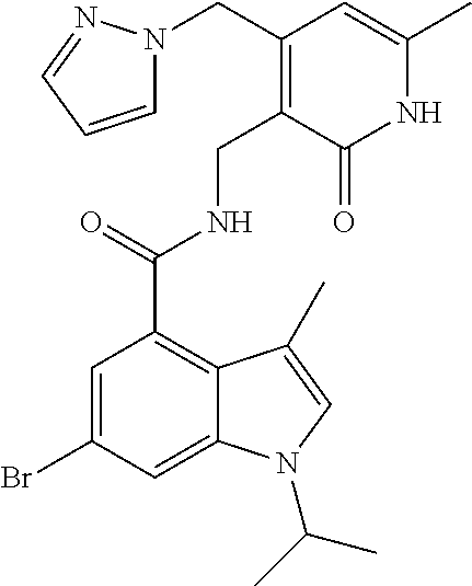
N1C(C)=CC(CN2C=CC=N2)=C(CNC(C2=C3C(=CC(Br)=C2)N(C(C)C)C=C3C)=O)C1=O
